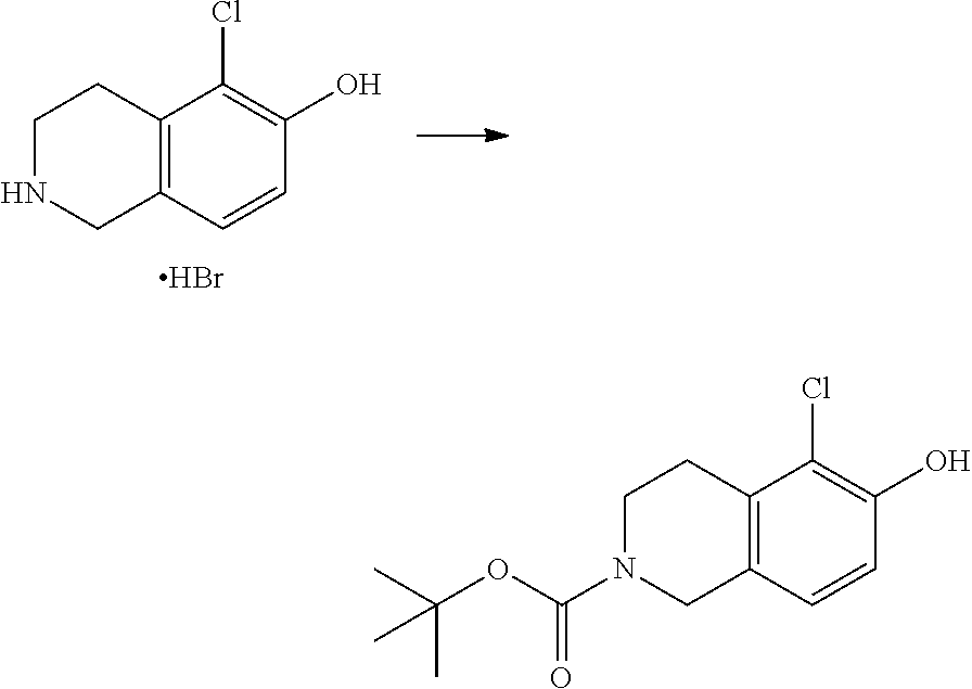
C1(O)=C(Cl)C2=C(C=C1)CNCC2.Br.C1(O)=C(Cl)C2=C(C=C1)CN(C(OC(C)(C)C)=O)CC2
